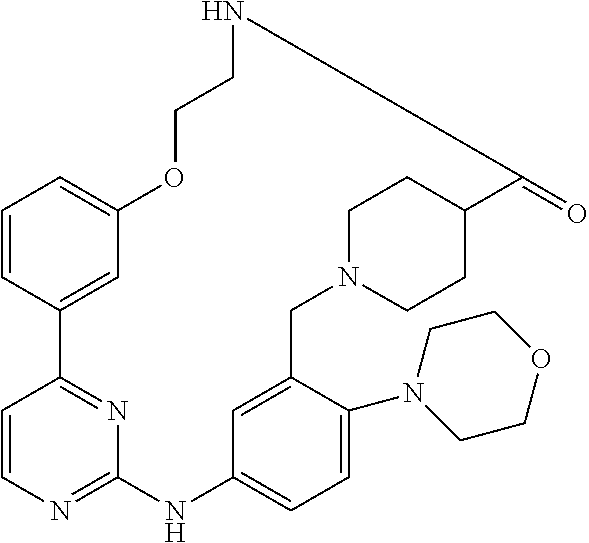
C1=CC2=CC(=C1)OCCNC(=O)C1CCN(CC3=CC(=CC=C3N3CCOCC3)NC3=NC=CC2=N3)CC1
